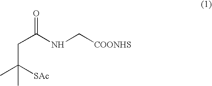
C(C(NC[COONHS])=O)C(C)([SAc])C
